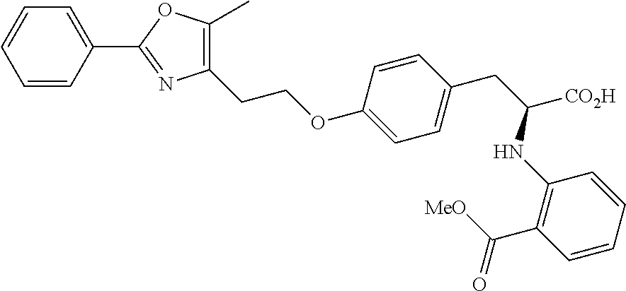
C1=CC(C2=NC(CCOC3=CC=C(CC([CO2H])NC4=C(C([MeO])=O)C=CC=C4)C=C3)=C(C)O2)=CC=C1
